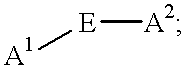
[E]([A2])[A1]
